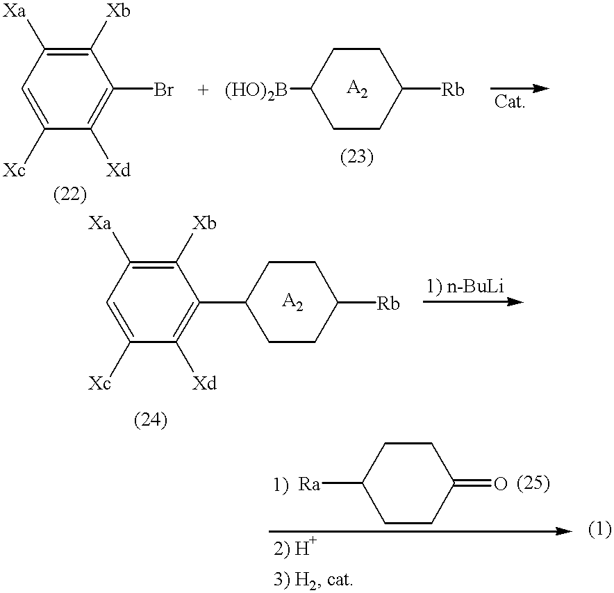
C1=C([Xc])C([Xd])=C(Br)C([Xb])=C1[Xa].C1([(HO)2B])CCC([Rb])CC1.C1(C2=C([Xd])C([Xc])=CC([Xa])=C2[Xb])CCC([Rb])CC1.C1([Ra])CCC(=O)CC1
